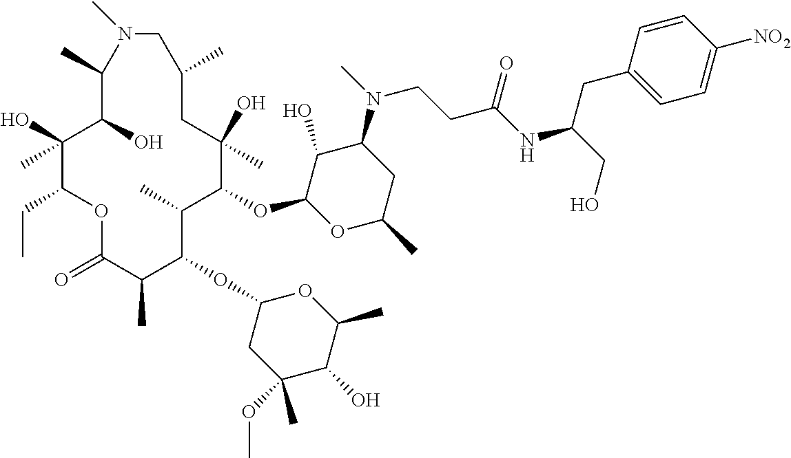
C1(O)C(OC2C(C)C(OC3CC(OC)(C)C(O)C(C)O3)C(C)C(=O)OC(CC)C(O)(C)C(O)C(C)N(C)CC(C)CC2(O)C)OC(C)CC1N(C)CCC(NC(CO)CC1=CC=C([NO2])C=C1)=O
